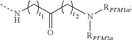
N(CC(CN([RPTM1a])[RPTM2a])=O)C
